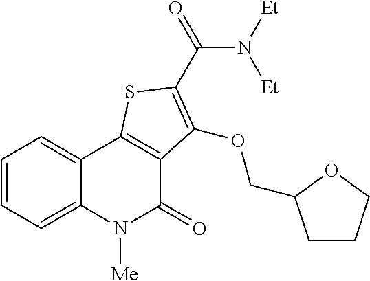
C1=CC=C2C(=C1)C1=C(C(=O)N2[Me])C(OCC2CCCO2)=C(C(=O)N([Et])[Et])S1
